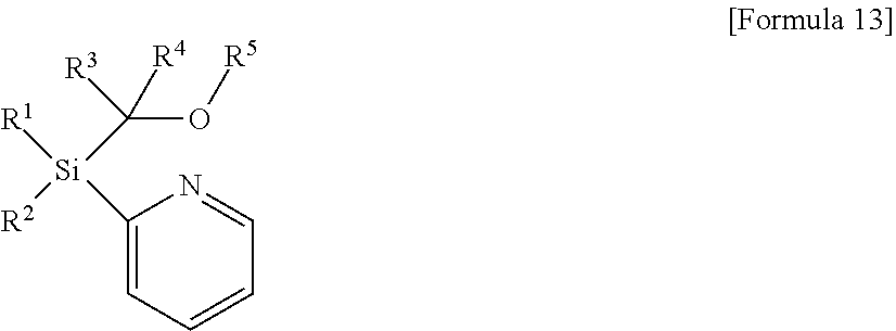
[R2][Si](C(O[R5])([R4])[R3])([R1])C1=CC=CC=N1
